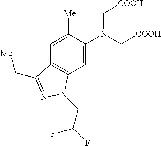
C1=C(N(C[COOH])C[COOH])C([Me])=CC2=C1N(CC(F)F)N=C2C[Me]
